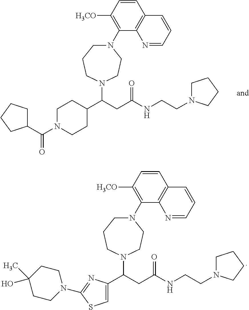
C1(C(N2CCN(C3=C([H3CO])C=CC4=C3N=CC=C4)CCC2)CC(=O)NCCN2CCCC2)CCN(C(C2CCCC2)=O)CC1.C1=C(C(N2CCN(C3=C([H3CO])C=CC4=C3N=CC=C4)CCC2)CC(=O)NCCN2CCCC2)N=C(N2CCC(C)(O)CC2)S1
